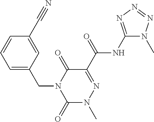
C1=C(CN2C(=O)N(C)N=C(C(=O)NC3=NN=NN3C)C2=O)C=C(C#N)C=C1
